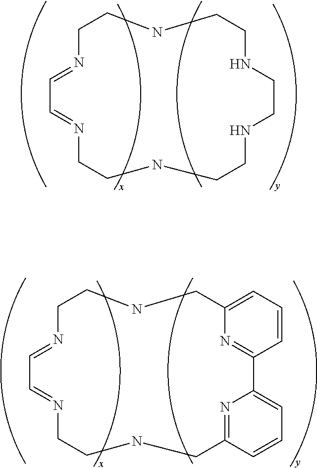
C1N=CC=NCCNCCNCCNCCNC1.C1N=CC=NCCNCC2=NC(=CC=C2)C2=NC(=CC=C2)CNC1
